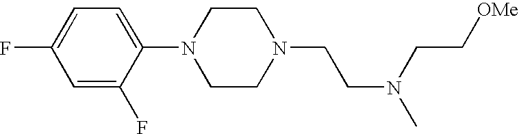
FC1=CC=C(N2CCN(CCN(C)CC[OMe])CC2)C(F)=C1
